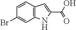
C1(Br)=CC2=C(C=C1)C=C(C(O)=O)N2
